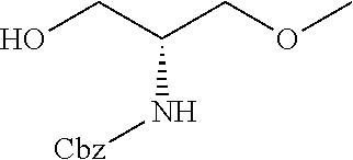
OCC(COC)N[Cbz]
